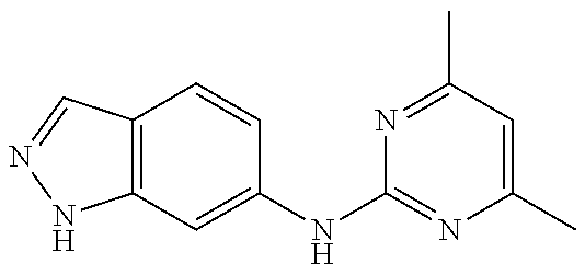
C12=C(C=NN1)C=CC(NC1=NC(C)=CC(C)=N1)=C2
